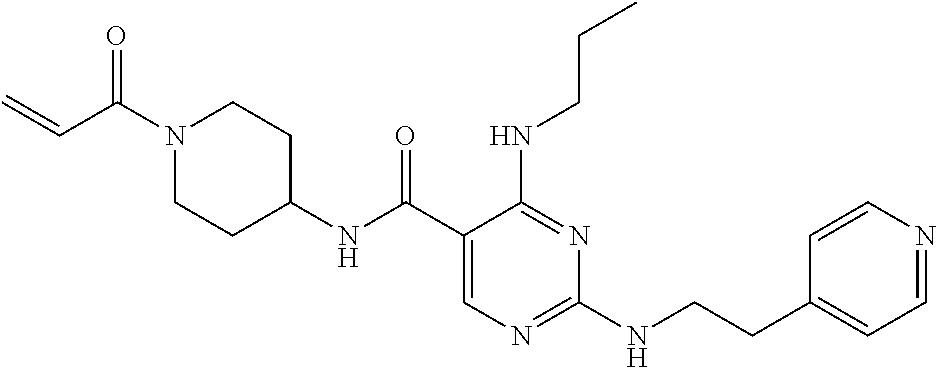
C1(C(NC2CCN(C(C=C)=O)CC2)=O)=CN=C(NCCC2=CC=NC=C2)N=C1NCCC
